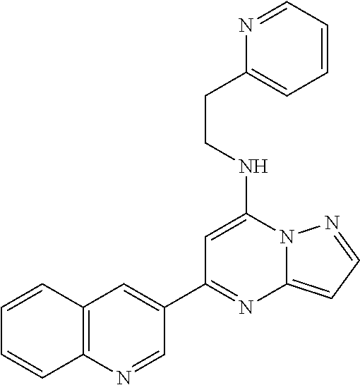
C12=C(N=CC(C3=NC4=CC=NN4C(NCCC4=CC=CC=N4)=C3)=C1)C=CC=C2
